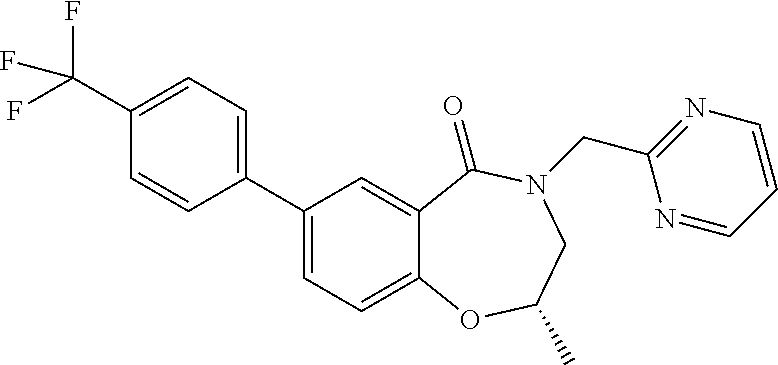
C1(C2=CC=C(C(F)(F)F)C=C2)=CC=C2C(=C1)C(=O)N(CC1=NC=CC=N1)CC(C)O2
